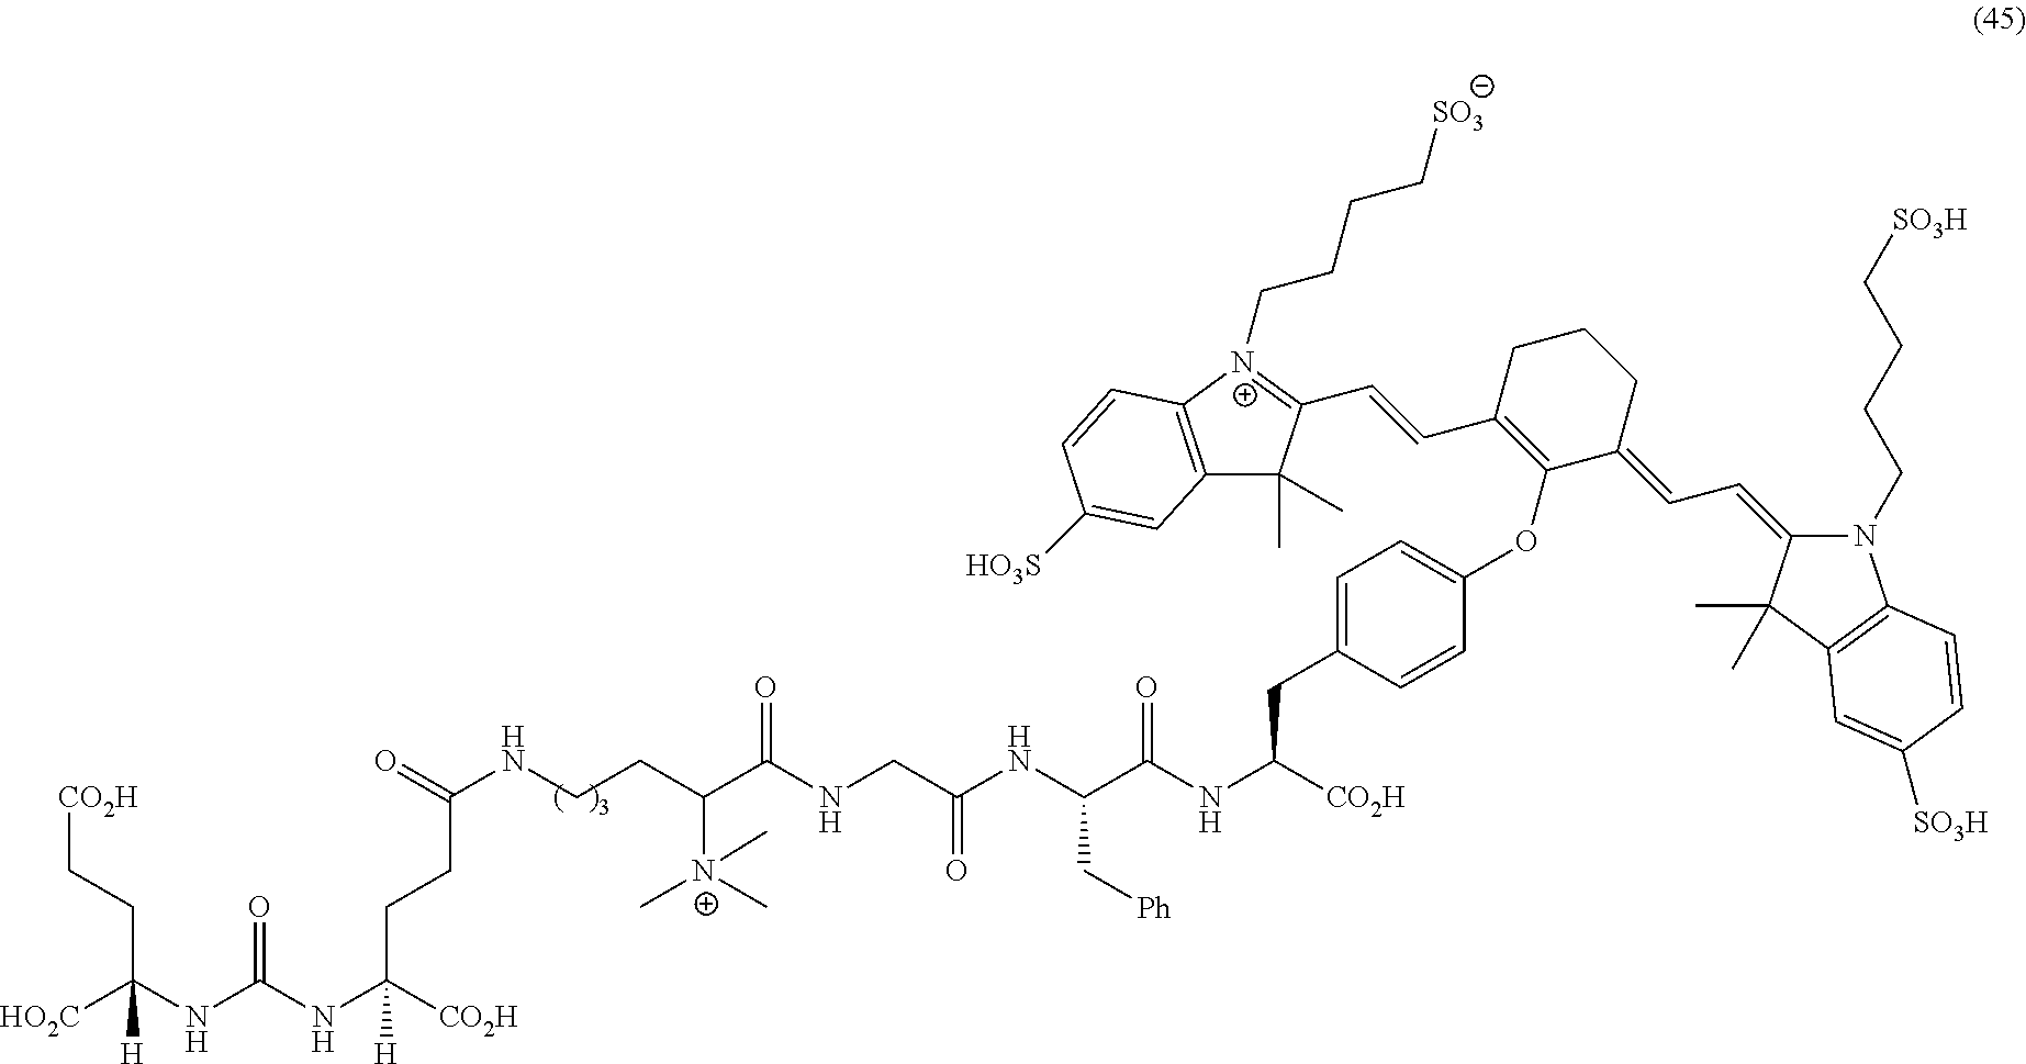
[CO2H]CCC(NC(NC([CO2H])(CCC(NCCC(C(NCC(NC(C(NC([CO2H])CC1=CC=C(OC2=C(C=CC3=[N+](CCCC[SO3])C4=C(C3(C)C)C=C([HO3S])C=C4)CCCC2=CC=C2N(CCCC[SO3H])C3=C(C2(C)C)C=C([SO3H])C=C3)C=C1)=O)C[Ph])=O)=O)[N+](C)(C)C)=O)[H])=O)([HO2C])[H]
